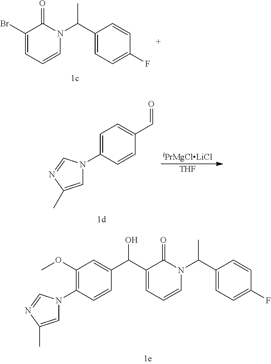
C1(C(N2C(=O)C(Br)=CC=C2)C)=CC=C(F)C=C1.C1=C(N2C=C(C)N=C2)C=CC(C=O)=C1.[iPrMgClLiCl].[THF].C1(C(N2C(=O)C(C(C3=CC(OC)=C(N4C=C(C)N=C4)C=C3)O)=CC=C2)C)=CC=C(F)C=C1
